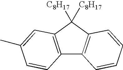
C12=C(C([C8H17])([C8H17])C3=C1C=CC=C3)C=C(C)C=C2
